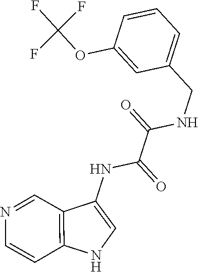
FC(F)(F)OC1=CC(CNC(C(NC2=CNC3=C2C=NC=C3)=O)=O)=CC=C1
